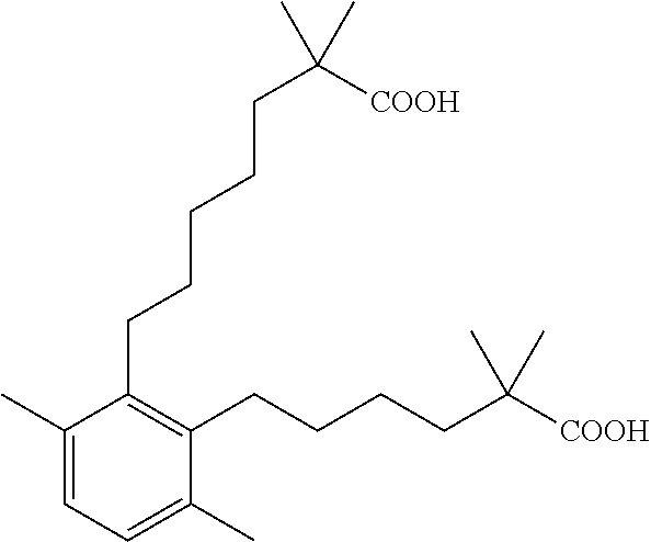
C1=C(C)C(CCCCCC(C)(C)[COOH])=C(CCCCC(C)(C)[COOH])C(C)=C1
